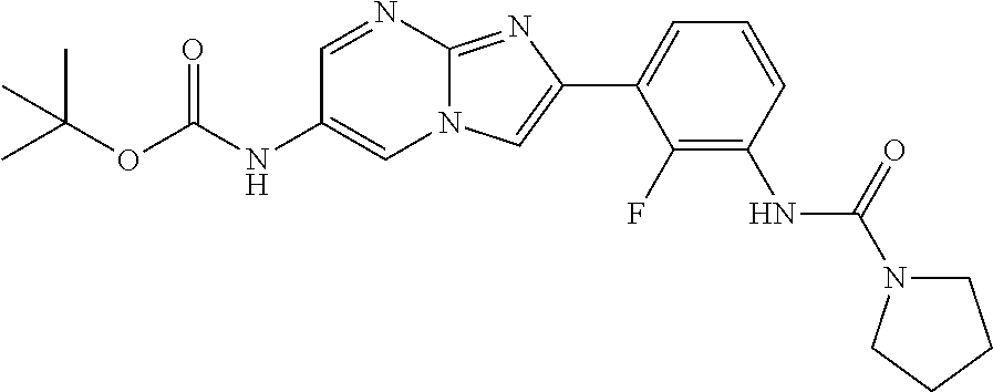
C1=NC2=NC(C3=CC=CC(NC(=O)N4CCCC4)=C3F)=CN2C=C1NC(OC(C)(C)C)=O
